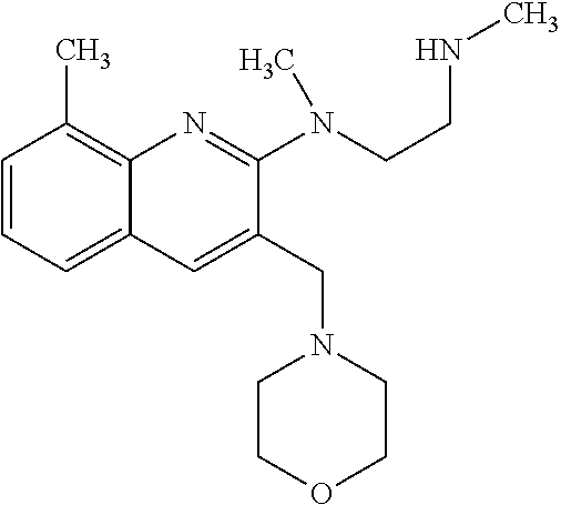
C1=CC=C2C(=C1C)N=C(N(CCNC)C)C(CN1CCOCC1)=C2
